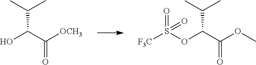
OC(C([OCH3])=O)C(C)C.O(C(C(OC)=O)C(C)C)S([F3C])(=O)=O
